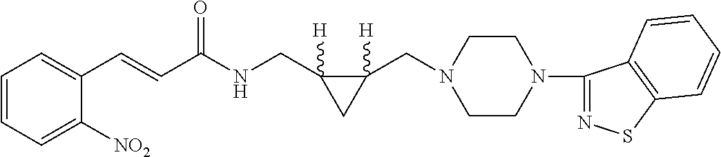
C1(C=CC(NCC2([H])C(CN3CCN(C4=NSC5=C4C=CC=C5)CC3)([H])C2)=O)=CC=CC=C1[NO2]
